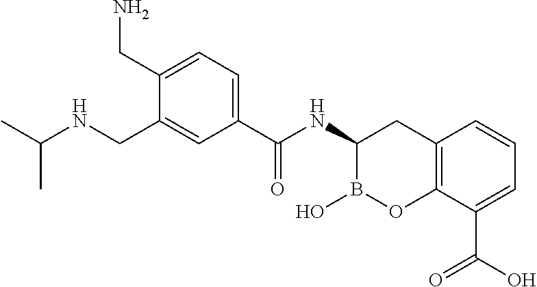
C12=C(C(C(O)=O)=CC=C1)OB(O)C(NC(=O)C1=CC=C(CN)C(CNC(C)C)=C1)C2
